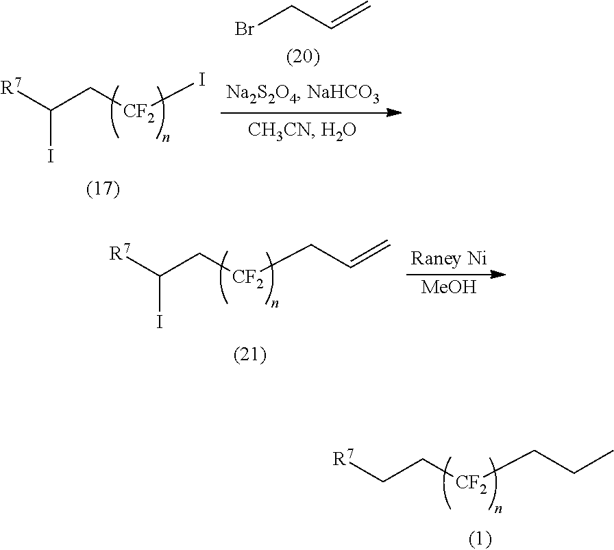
[R7]CC[CF2]CCC.[R7]C(C[CF2]I)I.C(C=C)Br.[R7]C(C[CF2]CC=C)I.[Raney Ni].[MeOH]
